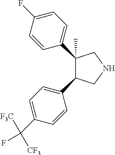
C1=C(C(F)([F3C])[CF3])C=CC(C2CNCC2(C2=CC=C(F)C=C2)C)=C1
